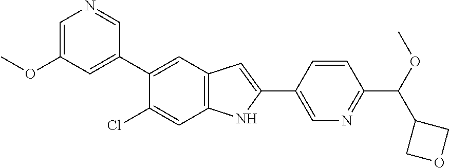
C1=C(OC)C=C(C2=CC3=C(C=C2Cl)NC(C2=CN=C(C(OC)C4COC4)C=C2)=C3)C=N1
